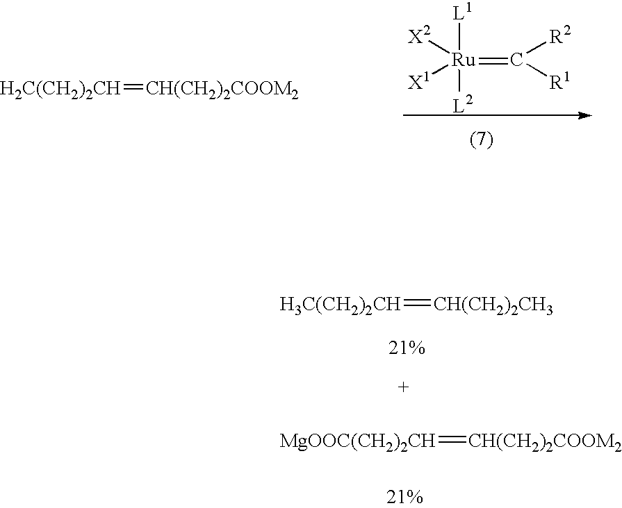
[L1][Ru](=C([R2])[R1])([X2])([X1])[L2].[H2C(CH2)2CH]=[CH(CH2)2COOM2].[H3C(CH2)2CH]=[CH(CH2)2CH3].[MgOOC(CH2)2CH]=[CH(CH2)2COOM2]
